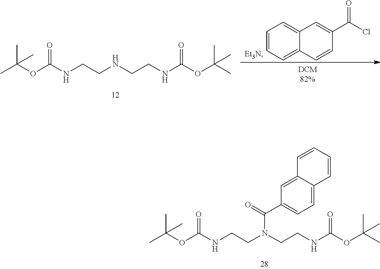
CC(OC(NCCN(CCNC(OC(C)(C)C)=O)C(=O)C1=CC=C2C(=C1)C=CC=C2)=O)(C)C.CC(OC(NCCNCCNC(OC(C)(C)C)=O)=O)(C)C.C12=CC=CC=C1C=CC(C(=O)Cl)=C2
